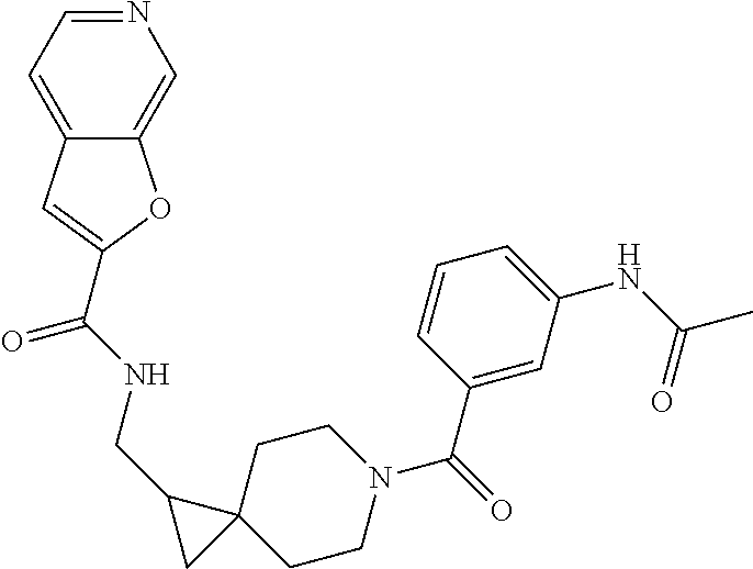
C1C2(CCN(C(=O)C3=CC(NC(C)=O)=CC=C3)C1)C(CNC(=O)C1=CC3=CC=NC=C3O1)C2
